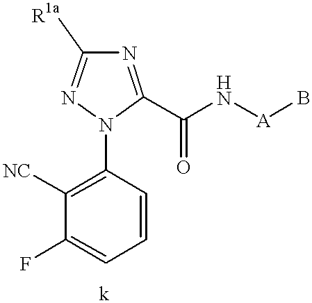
C1=CC(N2C(C(N[A]B)=O)=NC([R1a])=N2)=C([NC])C(F)=C1
